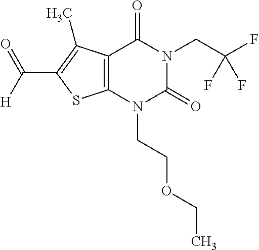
C12=C(N(CCOCC)C(=O)N(CC(F)(F)F)C1=O)SC(C([H])=O)=C2C
